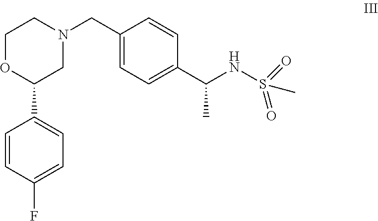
C1=CC(F)=CC=C1C1OCCN(CC2=CC=C(C(NS(=O)(=O)C)C)C=C2)C1
